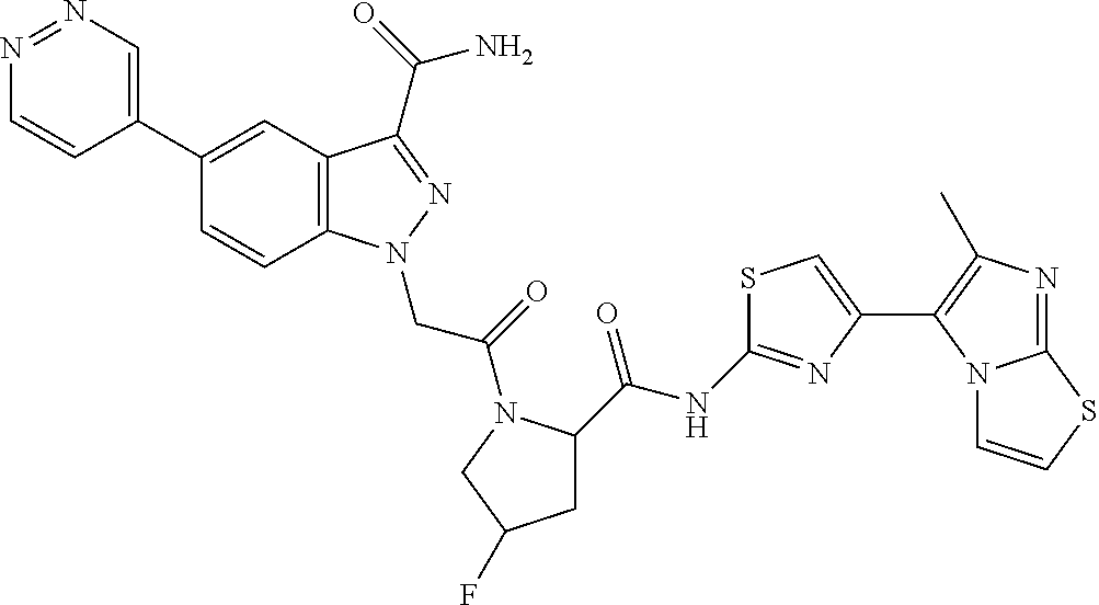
N1=NC=C(C2=CC3=C(C=C2)N(CC(=O)N2C(C(NC4=NC(C5=C(C)N=C6N5C=CS6)=CS4)=O)CC(F)C2)N=C3C(=O)N)C=C1
